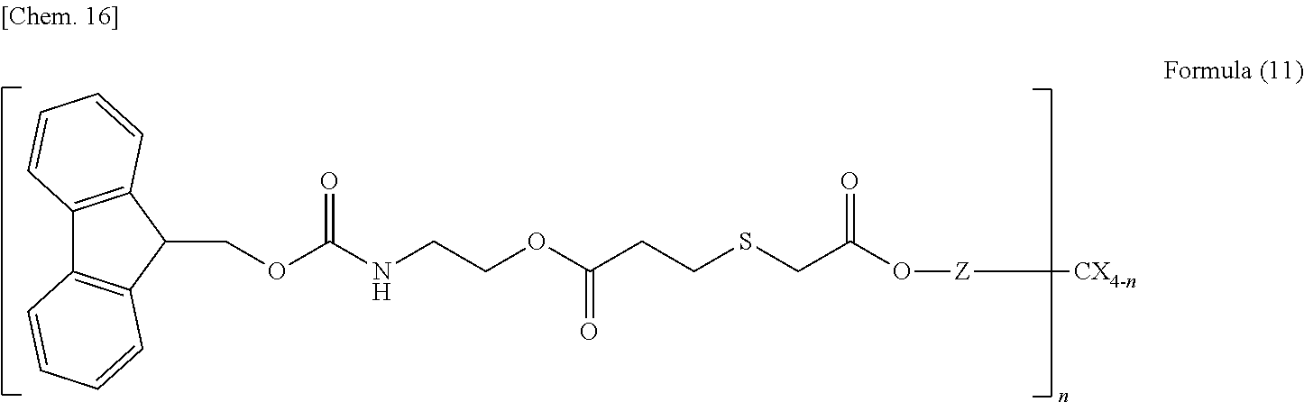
C12=C(C(COC(NCCOC(CCSCC(O[Z]C[CX4-n])=O)=O)=O)C3=C1C=CC=C3)C=CC=C2
